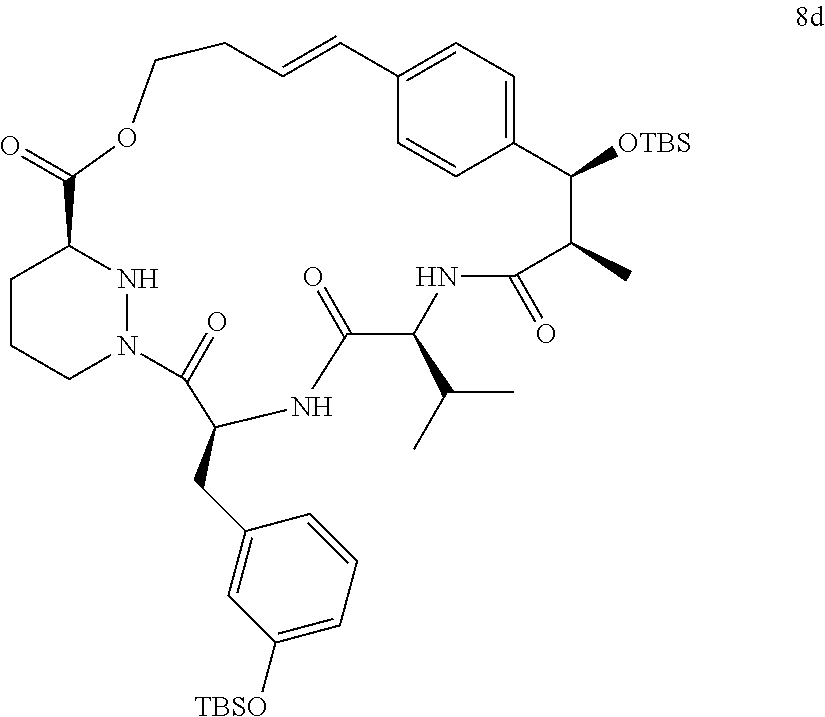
C1CCN2NC1C(=O)OCCC=CC1=CC=C(C=C1)C([OTBS])C(C)C(=O)NC(C(C)C)C(=O)NC(CC1=CC([TBSO])=CC=C1)C2=O
